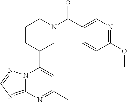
N12C(=NC=N1)N=C(C)C=C2C1CN(C(=O)C2=CN=C(OC)C=C2)CCC1
